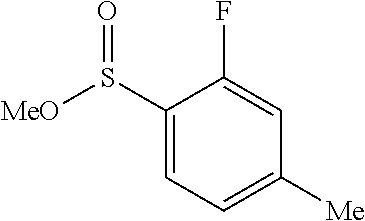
C1(S([MeO])=O)=CC=C([Me])C=C1F
